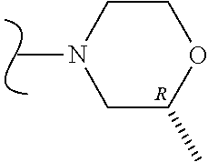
CN1CC(C)OCC1.[R]
